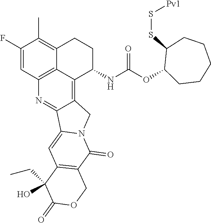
C12=C3N=C4C(=C1C(NC(=O)OC1C(SS[Pv1])CCCCC1)CCC2=C(C)C(F)=C3)CN1C4=CC2=C(C1=O)COC(=O)C2(CC)O
